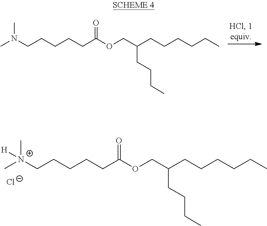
CN(CCCCCC(OCC(CCCC)CCCCCC)=O)C.C[N+](CCCCCC(OCC(CCCC)CCCCCC)=O)(C)[H].[Cl-]
